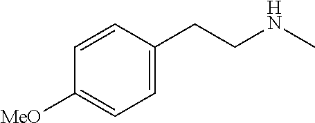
C1=CC(CCNC)=CC=C1[MeO]
